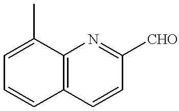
C12=C(C=CC([CHO])=N1)C=CC=C2C
